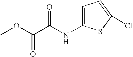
COC(=O)C(NC1=CC=C(Cl)S1)=O
